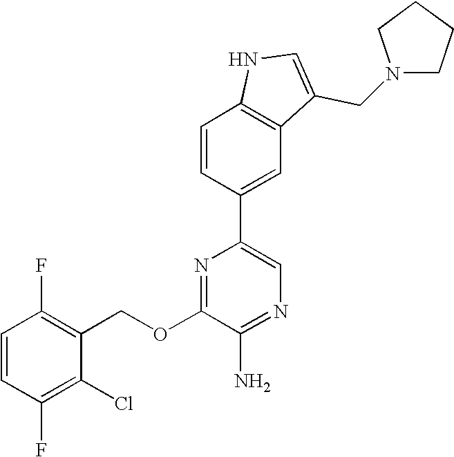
C1(OCC2=C(F)C=CC(F)=C2Cl)=NC(C2=CC3=C(C=C2)NC=C3CN2CCCC2)=CN=C1N
